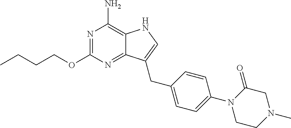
N1=C(OCCCC)N=C2C(=C1N)NC=C2CC1=CC=C(N2CCN(C)CC2=O)C=C1
